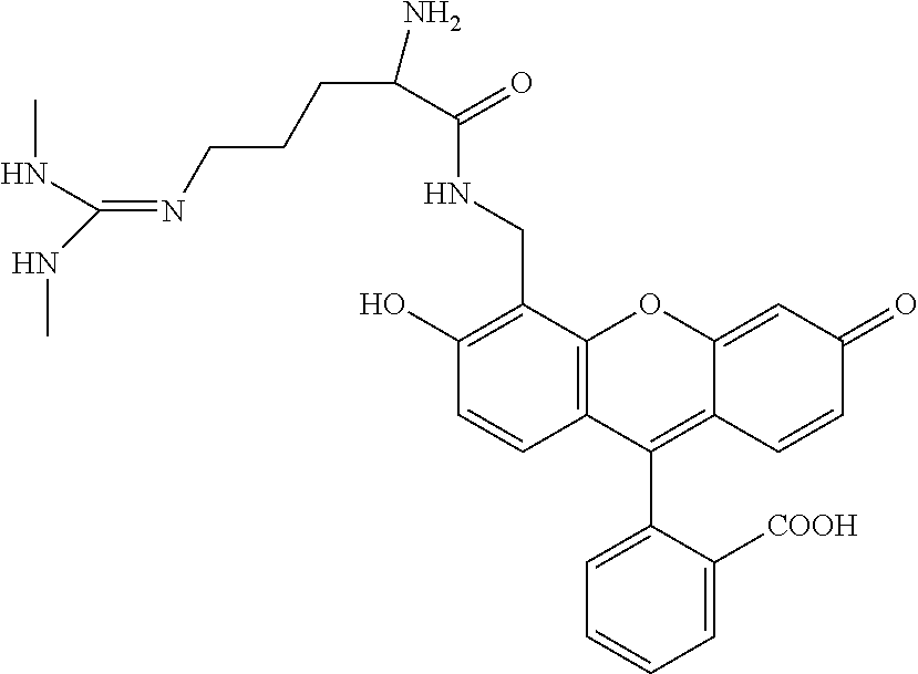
C1(C2=C3C(=CC(=O)C=C3)OC3=C2C=CC(O)=C3CNC(C(CCCN=C(NC)NC)N)=O)=CC=CC=C1[COOH]
